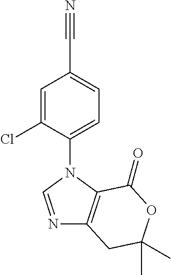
C1(N2C=NC3=C2C(=O)OC(C)(C)C3)=CC=C(C#N)C=C1Cl
